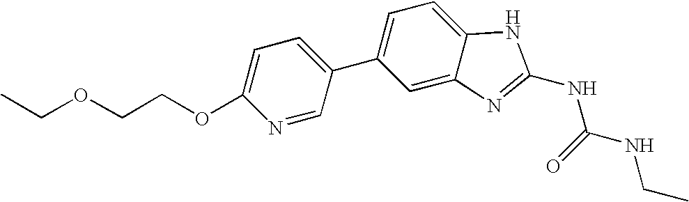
C1(C2=CC=C3C(=C2)N=C(NC(=O)NCC)N3)=CC=C(OCCOCC)N=C1
